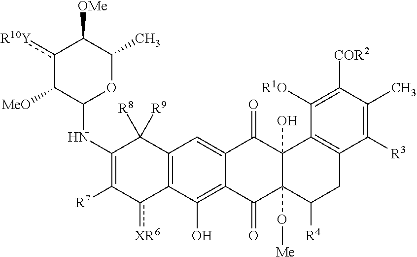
C1(NC2OC(C)C([OMe])c([R10Y])C2[MeO])=C([R7])c([XR6])C2=C(C1([R9])[R8])C=C1C(=C2O)C(=O)C2(O[Me])C(O)(C1=O)C1=C(CC2[R4])C([R3])=C(C)C([COR2])=C1[R1O]
